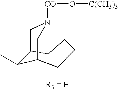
[CO](N1CC2C(C)C(CCCC2)C1)O[C(CH3)3]
